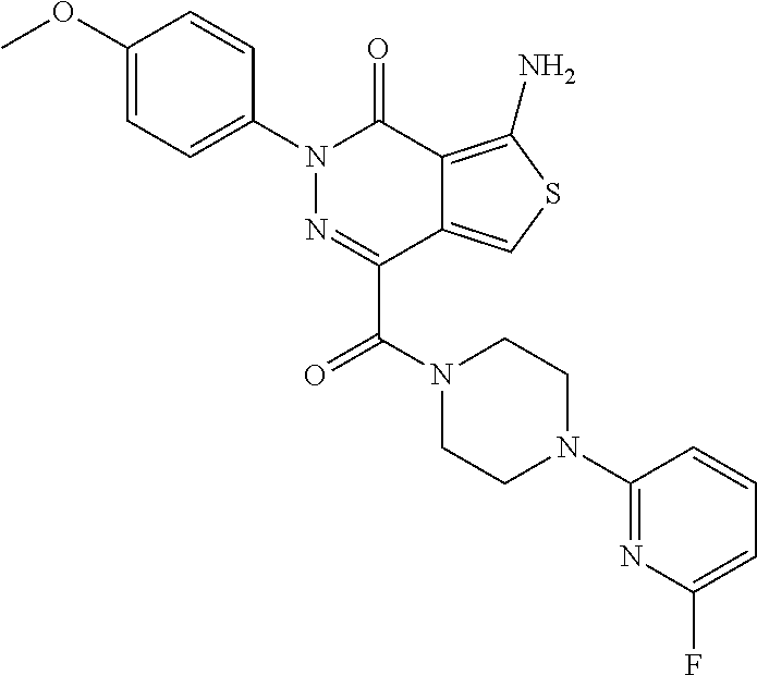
C1(OC)=CC=C(N2N=C(C(N3CCN(C4=NC(F)=CC=C4)CC3)=O)C3=CSC(N)=C3C2=O)C=C1
